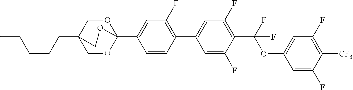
C(CCCC)C12COC(C3=CC(F)=C(C4=CC(F)=C(C(F)(OC5=CC(F)=C([CF3])C(F)=C5)F)C(F)=C4)C=C3)(OC1)OC2
